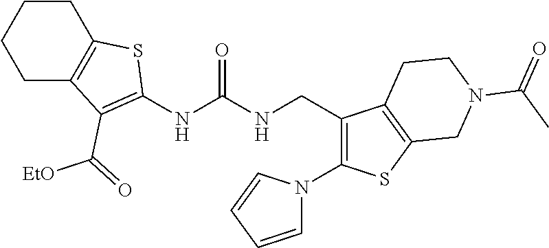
C1C2=C(CCC1)SC(NC(NCC1=C(N3C=CC=C3)SC3=C1CCN(C(C)=O)C3)=O)=C2C(=O)[EtO]
